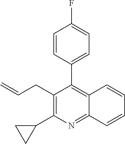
C1=CC(C2=C3C(=NC(C4CC4)=C2CC=C)C=CC=C3)=CC=C1F
